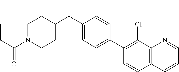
C1=C(C2=C(Cl)C3=C(C=C2)C=CC=N3)C=CC(C(C2CCN(C(=O)CC)CC2)C)=C1
